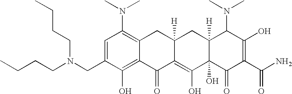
C1(CN(CCCC)CCCC)=CC(N(C)C)=C2C(=C1O)C(=O)C1=C(O)C3(O)C([H])(CC1([H])C2)C(N(C)C)C(O)=C(C(N)=O)C3=O
